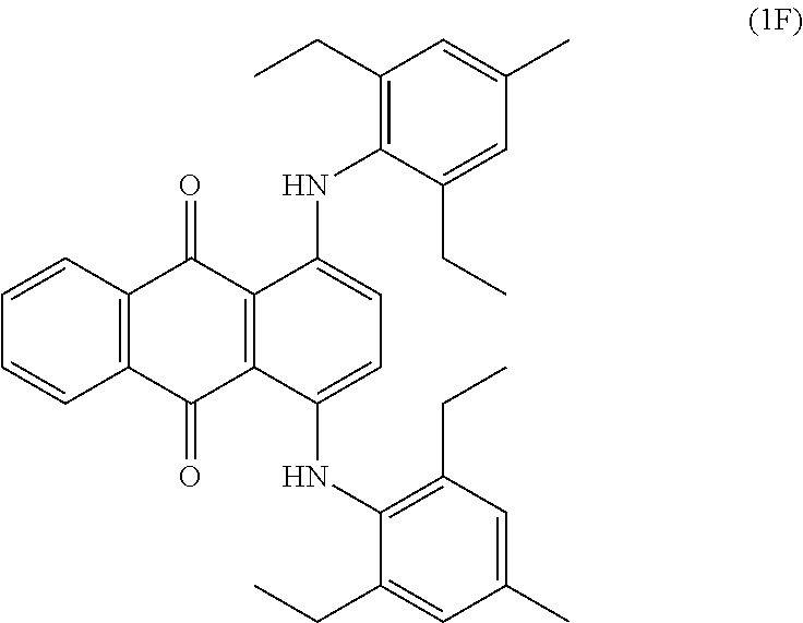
C12=C(C=CC=C1)C(=O)C1=C(C2=O)C(NC2=C(CC)C=C(C)C=C2CC)=CC=C1NC1=C(CC)C=C(C)C=C1CC
